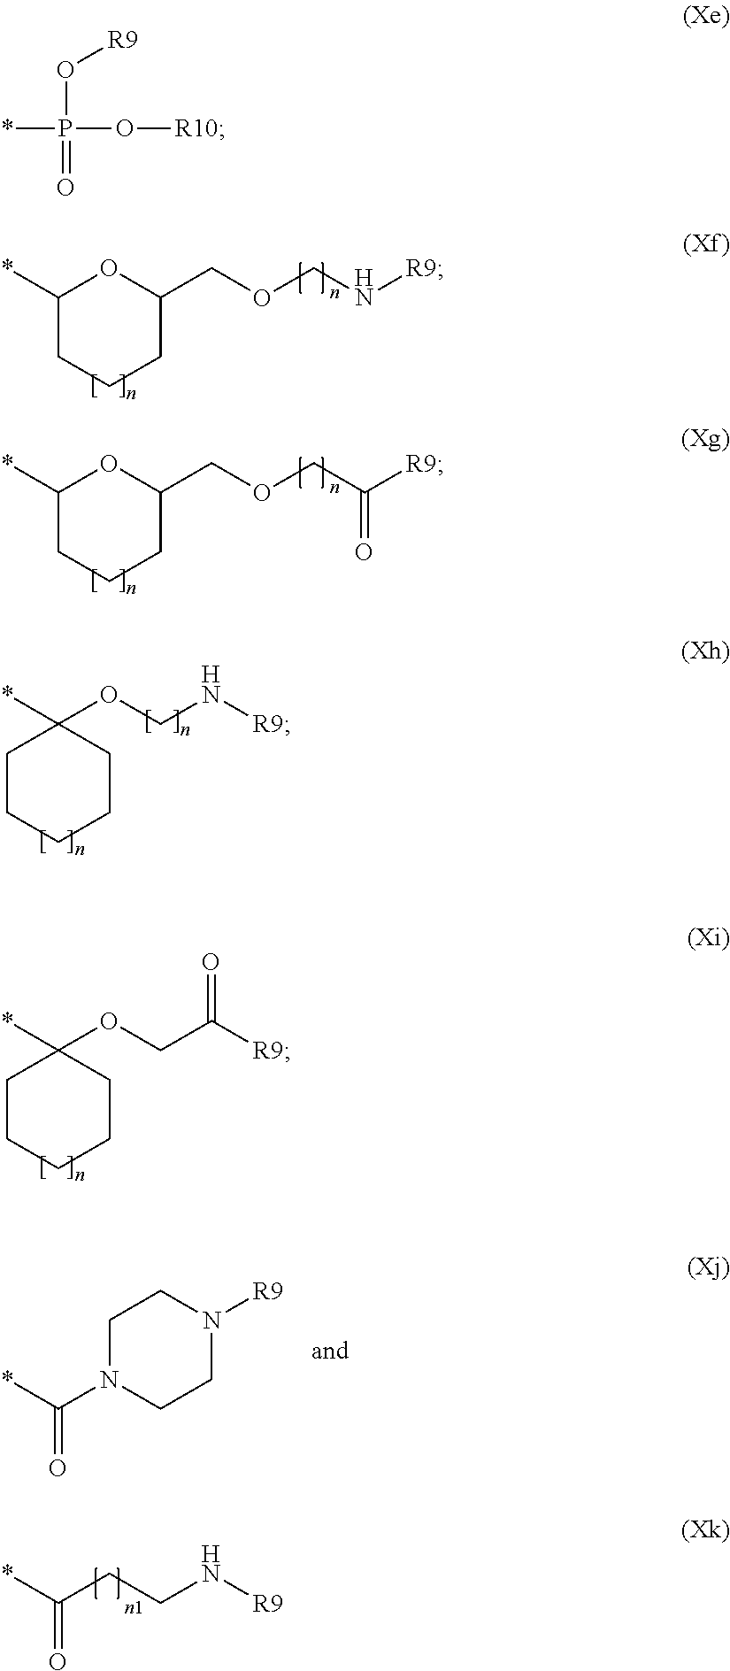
C1(*)CCCC(COCC([R9])=O)O1.N([R9])COC1(*)CCCCC1.C([R9])(COC1(*)CCCCC1)=O.C1N(C(=O)*)CCN([R9])C1.C(CCN[R9])(=O)*.C1(*)CCCC(COCN[R9])O1.*P(O[R9])(O[R10])=O
